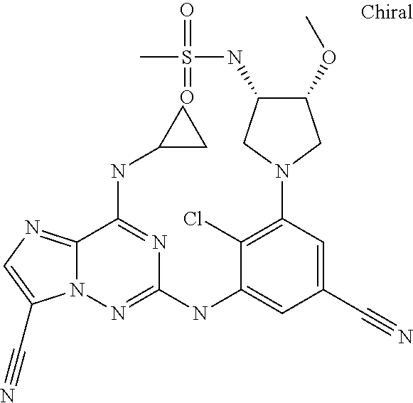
N1(C2=C(Cl)C(NC3=NN4C(=NC=C4C#N)C(NC4CC4)=N3)=CC(C#N)=C2)CC(OC)C(NS(=O)(=O)C)C1
